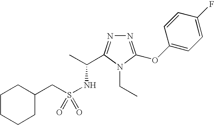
N1=C(OC2=CC=C(F)C=C2)N(CC)C(C(C)NS(=O)(CC2CCCCC2)=O)=N1
